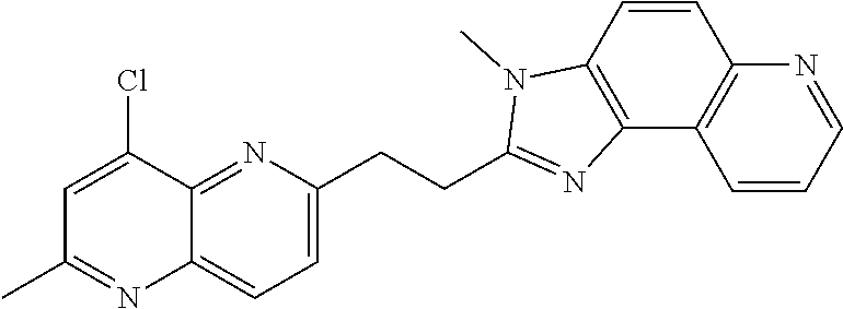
C1=C(Cl)C2=NC(CCC3=NC4=C(C=CC5=C4C=CC=N5)N3C)=CC=C2N=C1C
